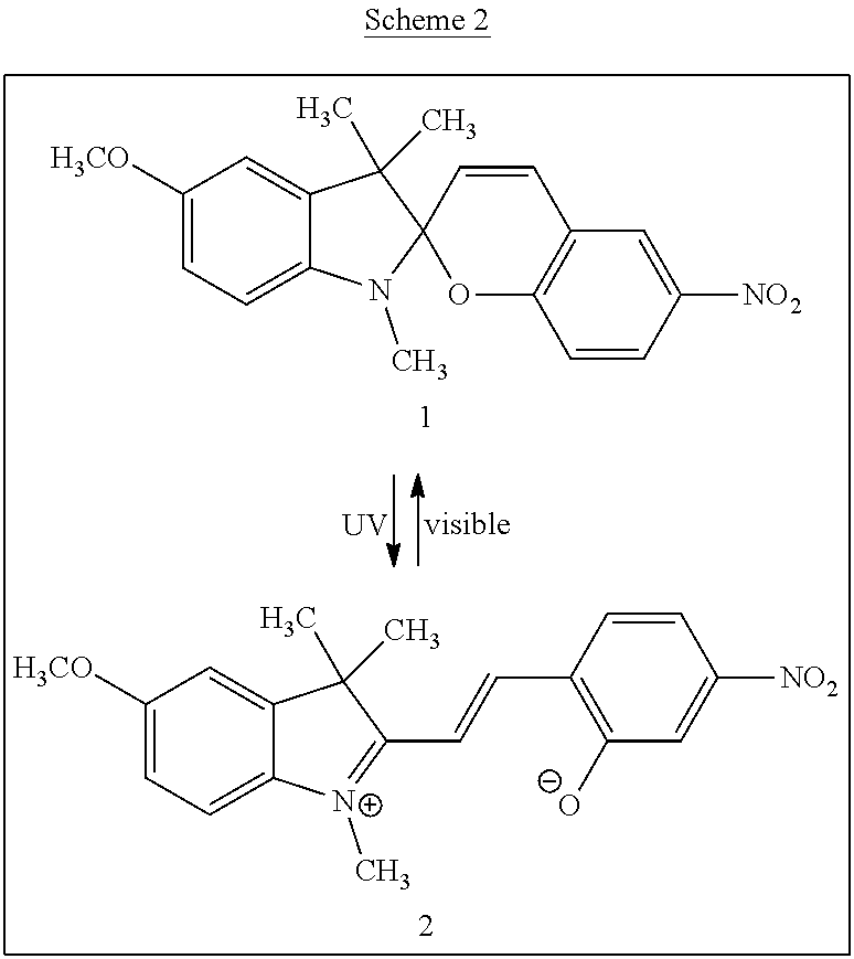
C1([H3CO])=CC=C2C(=C1)C(C)(C)C1(N2C)OC2=C(C=C1)C=C([NO2])C=C2.[UV].C1([H3CO])=CC=C2C(=C1)C(C)(C)C(C=CC1=C([O-])C=C([NO2])C=C1)=[N+]2C
